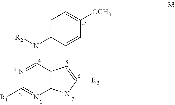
N(C1=NC([R1])=NC2=C1C=C([R2])[X]2)([R2])C1=CC=C([OCH3])C=C1
